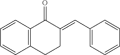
C1=CC2=C(C=C1)CCC(=CC1=CC=CC=C1)C2=O
